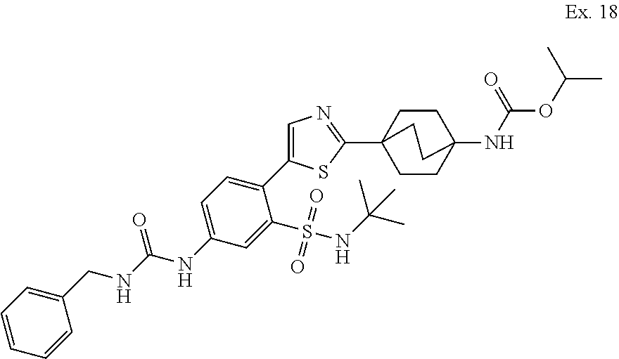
C1=C(NC(NCC2=CC=CC=C2)=O)C=C(S(NC(C)(C)C)(=O)=O)C(C2=CN=C(C34CCC(NC(=O)OC(C)C)(CC3)CC4)S2)=C1
